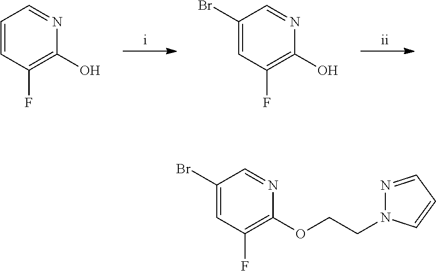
C1=CC(F)=C(O)N=C1.C1(Br)=CC(F)=C(O)N=C1.C1(Br)=CC(F)=C(OCCN2N=CC=C2)N=C1
